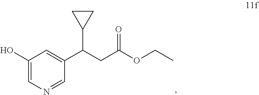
C1(O)=CN=CC(C(CC(OCC)=O)C2CC2)=C1
